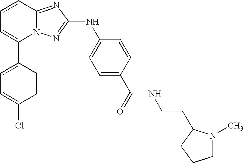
C1(C2=CC=CC3=NC(NC4=CC=C(C(NCCC5N(C)CCC5)=O)C=C4)=NN23)=CC=C(Cl)C=C1
